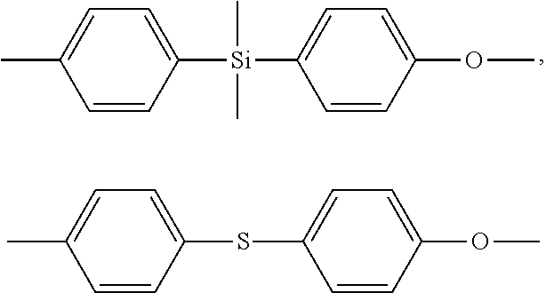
[Si](C1=CC=C(C)C=C1)(C1=CC=C(OC)C=C1)(C)C.S(C1=CC=C(C)C=C1)C1=CC=C(OC)C=C1
